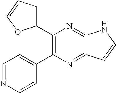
C1(C2=C(C3=CC=NC=C3)N=C3C(=N2)NC=C3)=CC=CO1
